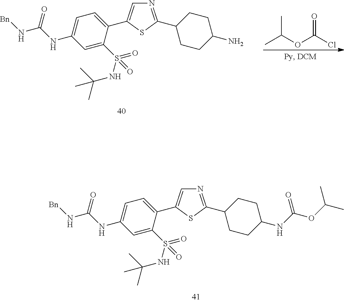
N1=C(C2CCC(NC(OC(C)C)=O)CC2)SC(C2=CC=C(NC(N[Bn])=O)C=C2S(NC(C)(C)C)(=O)=O)=C1.N1=C(C2CCC(N)CC2)SC(C2=CC=C(NC(N[Bn])=O)C=C2S(NC(C)(C)C)(=O)=O)=C1.CC(OC(Cl)=O)C
